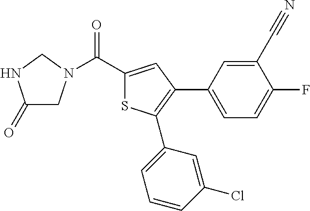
C1(=O)CN(C(C2=CC(C3=CC=C(F)C(C#N)=C3)=C(C3=CC=CC(Cl)=C3)S2)=O)CN1
